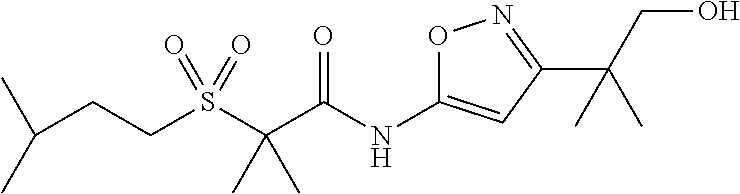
S(C(C(NC1=CC(C(CO)(C)C)=NO1)=O)(C)C)(=O)(=O)CCC(C)C
